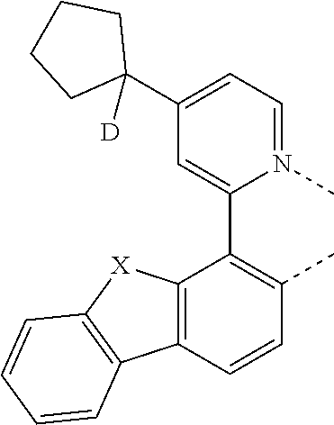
C12=C(C=CC(C)=C1C1=CC(C3([D])CCCC3)=CC=N1C)C1=C([X]2)C=CC=C1
